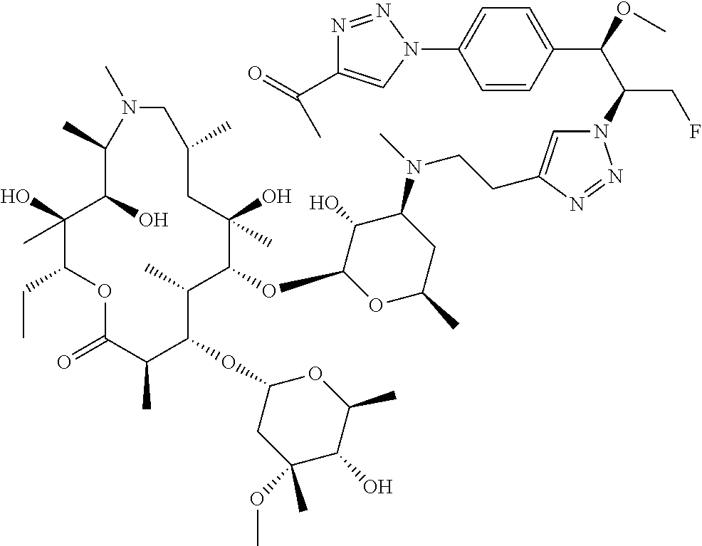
C1(O)(C)C(CC)OC(=O)C(C)C(OC2CC(OC)(C)C(O)C(C)O2)C(C)C(OC2OC(C)CC(N(C)CCC3=CN(C(C(OC)C4=CC=C(N5C=C(C(=O)C)N=N5)C=C4)CF)N=N3)C2O)C(O)(C)CC(C)CN(C)C(C)C1O
